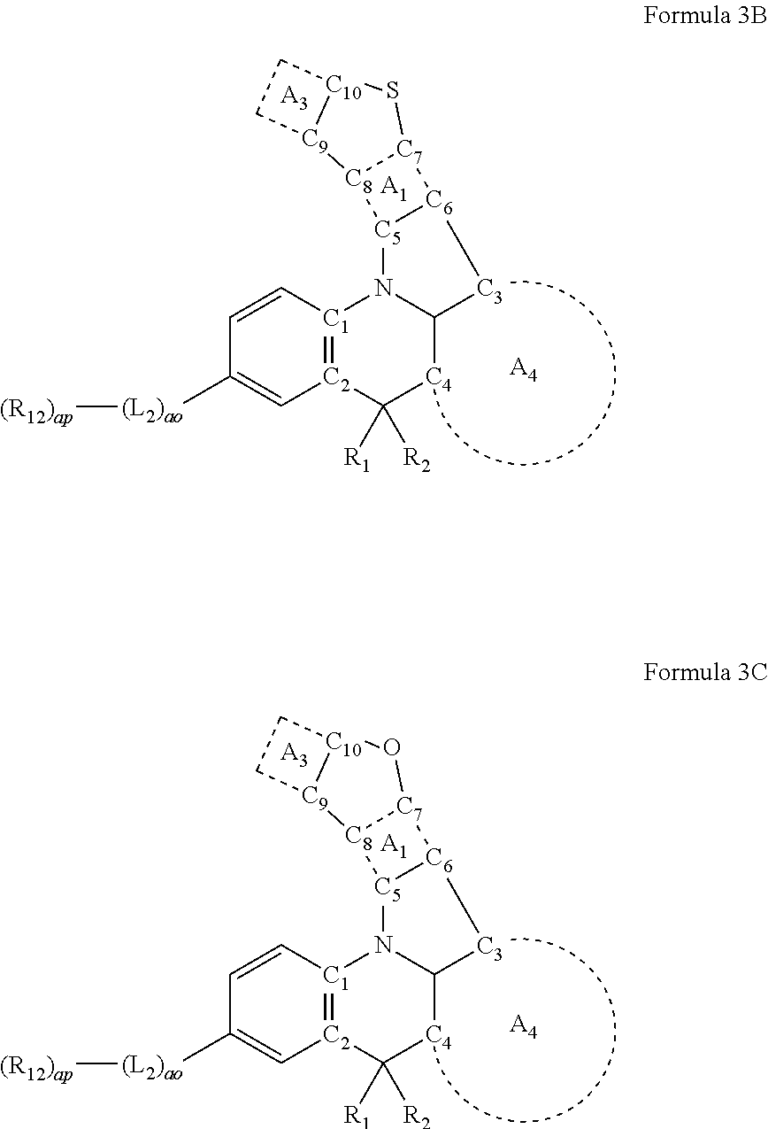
[C1]12=[C2](C([R1])([R2])[C4]C3N1[C5]1[C6]([C3]3)[C7]3[C8]1[C9]1[C10](S3)CC1)C=C([(L2)ao][(R12)ap])C=C2.[A4].[A1].[A3].[C1]12=[C2](C([R1])([R2])[C4]C3N1[C5]1[C6]([C3]3)[C7]3[C8]1[C9]1[C10](O3)CC1)C=C([(L2)ao][(R12)ap])C=C2.[A4].[A1].[A3]
